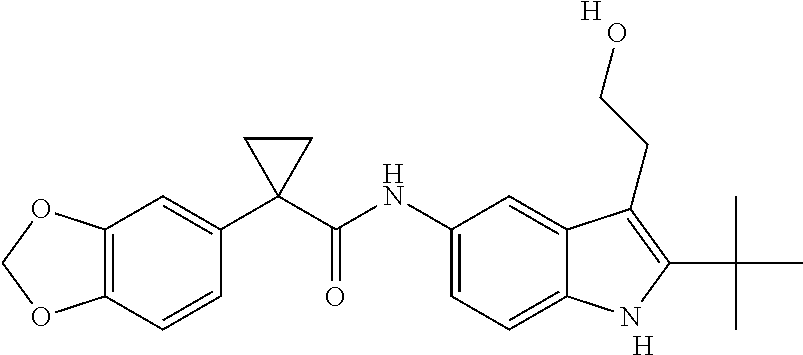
C1(C2(C(NC3=CC=C4C(=C3)C(CCO)=C(C(C)(C)C)N4)=O)CC2)=CC2=C(C=C1)OCO2.[H].[H]
